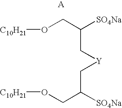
[C10H21]OCC([SO4Na])C[Y]CC(CO[C10H21])[SO4Na]
